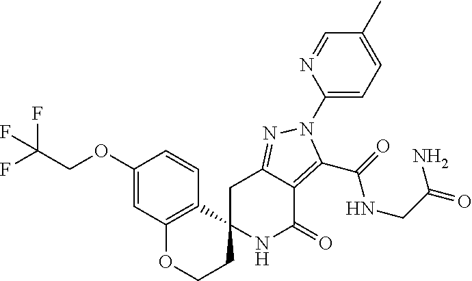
C1C2=NN(C3=CC=C(C)C=N3)C(C(=O)NCC(N)=O)=C2C(=O)NC12CCOC1=C2C=CC(OCC(F)(F)F)=C1
